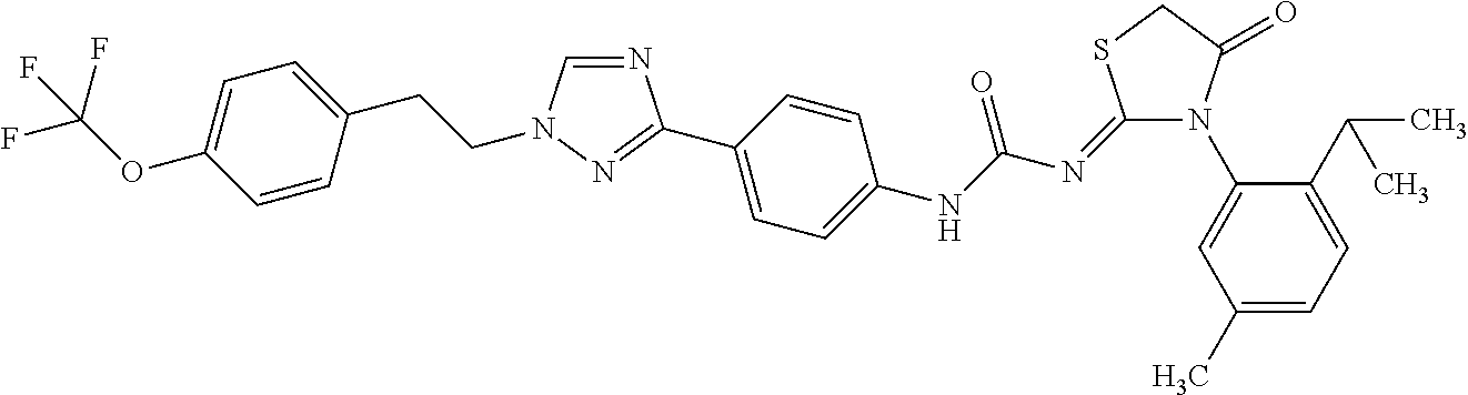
N1=CN(CCC2=CC=C(OC(F)(F)F)C=C2)N=C1C1=CC=C(NC(=O)N=C2N(C3=CC(C)=CC=C3C(C)C)C(=O)CS2)C=C1
